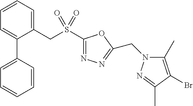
C1=CC=C(CS(C2=NN=C(CN3C(C)=C(Br)C(C)=N3)O2)(=O)=O)C(C2=CC=CC=C2)=C1
